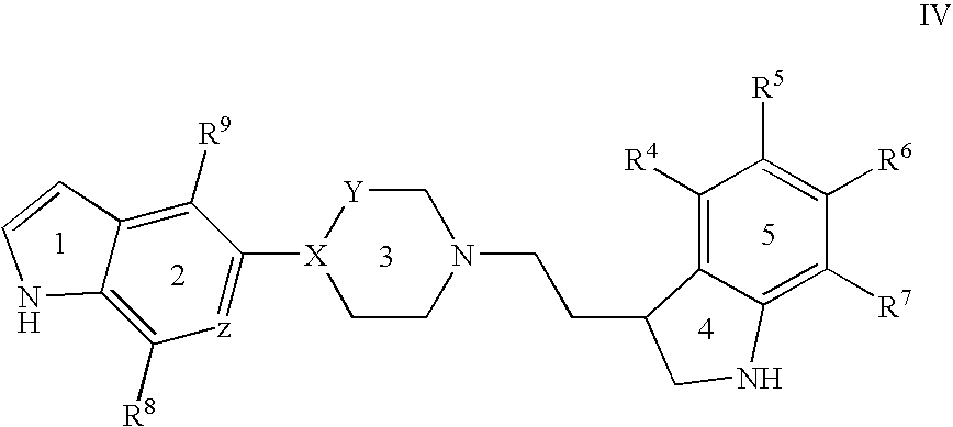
C12=C([R8])[z]=C([X]3[Y]CN(CCC4C5=C([R4])C([R5])=C([R6])C([R7])=C5NC4)CC3)C([R9])=C1C=CN2
